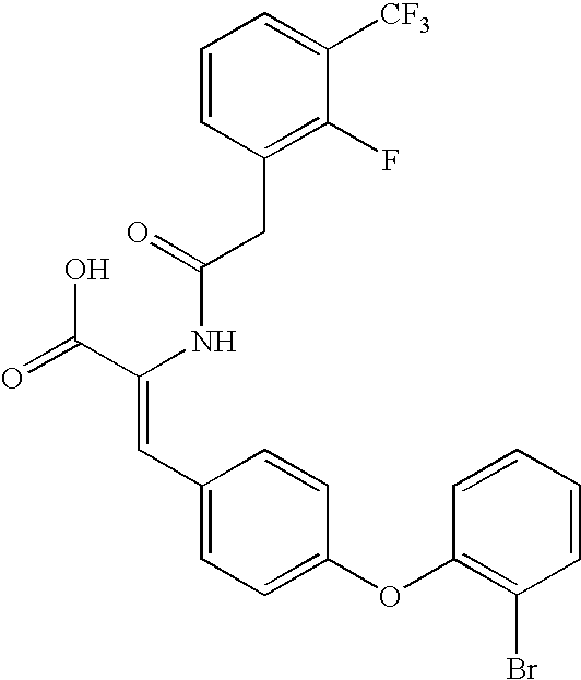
C(=O)(NC(C(=O)O)=CC1=CC=C(OC2=C(Br)C=CC=C2)C=C1)CC1=C(F)C([CF3])=CC=C1
